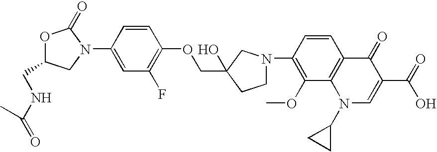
O1C(CNC(=O)C)CN(C2=CC(F)=C(OCC3(O)CN(C4=C(OC)C5=C(C=C4)C(=O)C(C(=O)O)=CN5C4CC4)CC3)C=C2)C1=O
